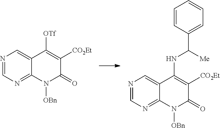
N1=CN=C2C(=C1)C([OTf])=C([CO2Et])C(=O)N2[OBn].N1=CN=C2C(=C1)C(NC([Me])C1=CC=CC=C1)=C([CO2Et])C(=O)N2[OBn]
